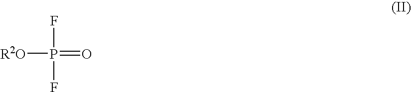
[R2O]P(=O)(F)F
